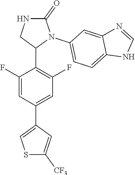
C1(F)=CC(C2=CSC([CF3])=C2)=CC(F)=C1C1N(C2=CC=C3C(=C2)N=CN3)C(=O)NC1
